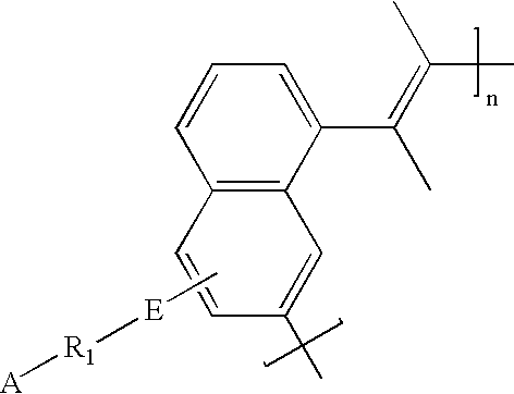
C[E][R1][A].C12=C(C(C(=C(C)C)C)=CC=C1)C=C(C)C=C2
